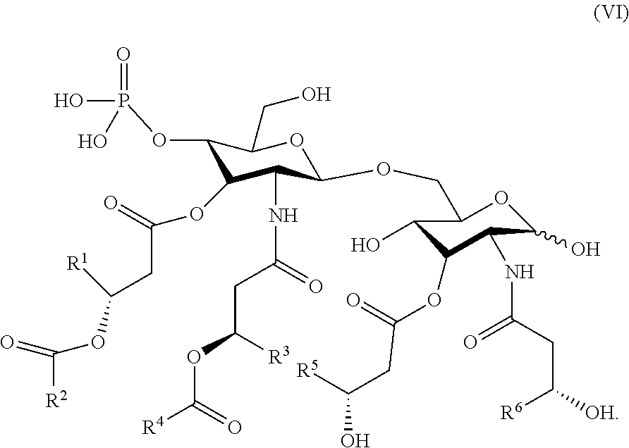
C1(OP(O)(=O)O)C(OC(CC(OC(=O)[R2])[R1])=O)C(NC(CC(OC([R4])=O)[R3])=O)C(OCC2C(O)C(OC(CC(O)[R5])=O)C(NC(CC([OH])[R6])=O)C(O)O2)OC1CO
